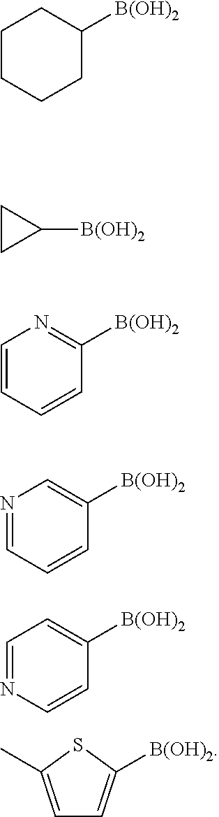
C1CCCC([B(OH)2])C1.C1CC1[B(OH)2].C1=CC=CC([B(OH)2])=N1.N1=CC=CC([B(OH)2])=C1.C1=NC=CC([B(OH)2])=C1.C1=C(C)SC([B(OH)2])=C1
